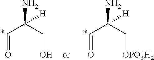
C(C=O)(CO)(N)[H].C(C=O)(C[OPO3H2])(N)[H]
